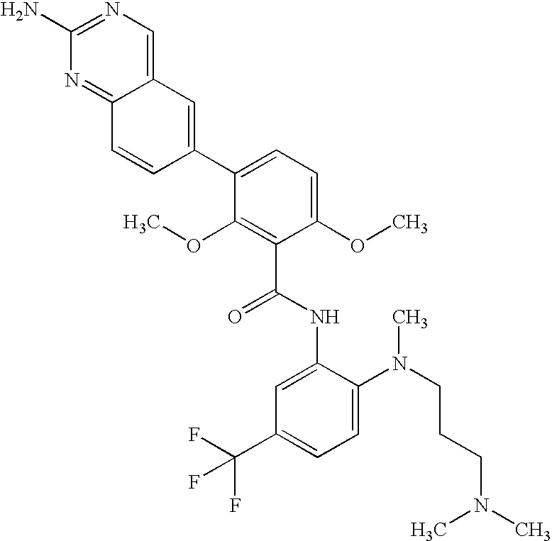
C12=NC(N)=NC=C1C=C(C1=CC=C(OC)C(C(NC3=CC(C(F)(F)F)=CC=C3N(CCCN(C)C)C)=O)=C1OC)C=C2
